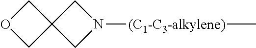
O1CC2(C1)CN([(C1-C3-alkylene)]C)C2
